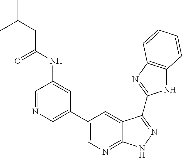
C1=NC=C(C2=CN=C3C(=C2)C(C2=NC4=C(N2)C=CC=C4)=NN3)C=C1NC(CC(C)C)=O
